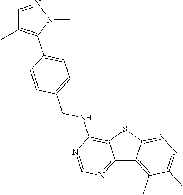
C12=NC=NC(NCC3=CC=C(C4=C(C)C=NN4C)C=C3)=C1SC1=NN=C(C)C(C)=C21
